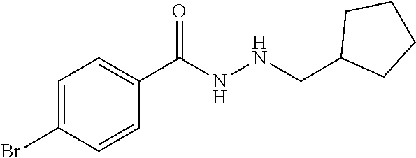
C1(Br)=CC=C(C(NNCC2CCCC2)=O)C=C1
